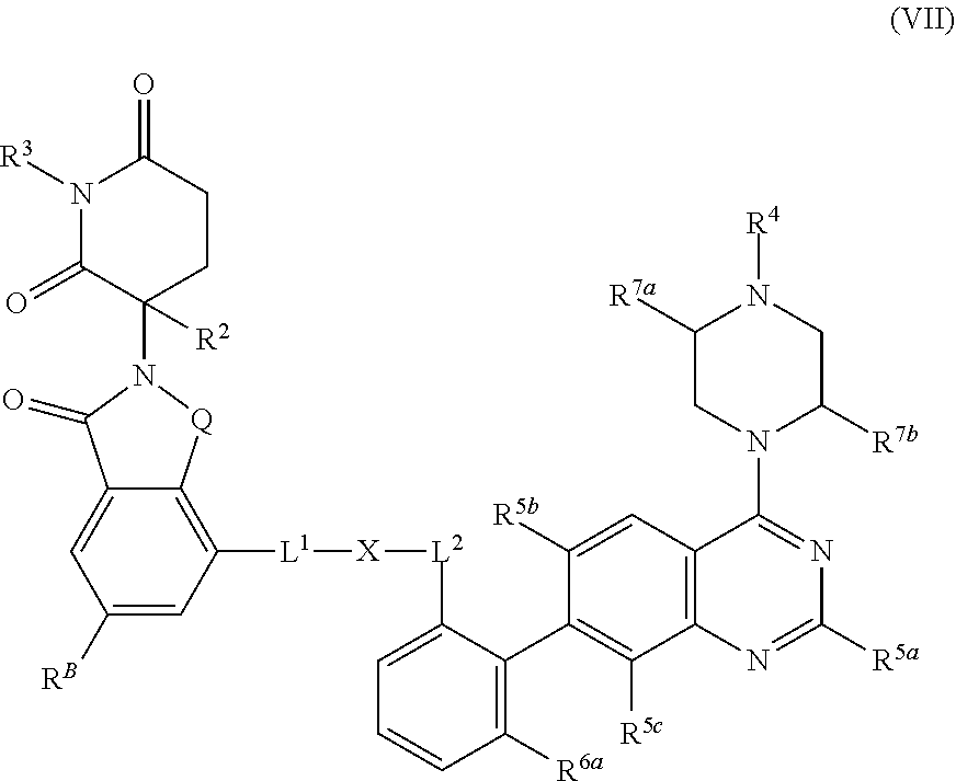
C1([R5b])=CC2=C(C([R5c])=C1C1=C([R6a])C=CC=C1[L2][X][L1]C1=C3C(=CC([RB])=C1)C(=O)N(C1([R2])CCC(=O)N([R3])C1=O)[Q]3)N=C([R5a])N=C2N1C([R7b])CN([R4])C([R7a])C1
